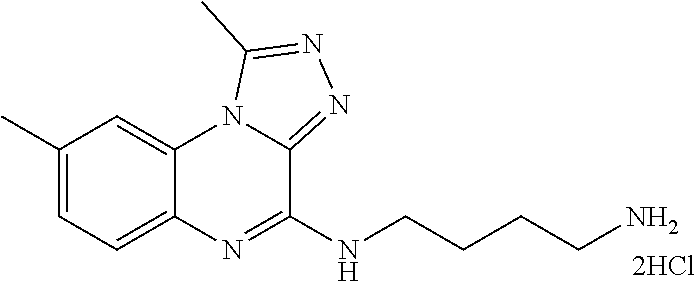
C1(C)=CC=C2C(=C1)N1C(=NN=C1C)C(NCCCCN)=N2
